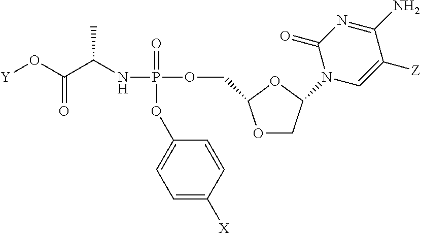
O1CC(N2C(=O)N=C(N)C([Z])=C2)OC1COP(NC(C)C(=O)O[Y])(=O)OC1=CC=C([X])C=C1
